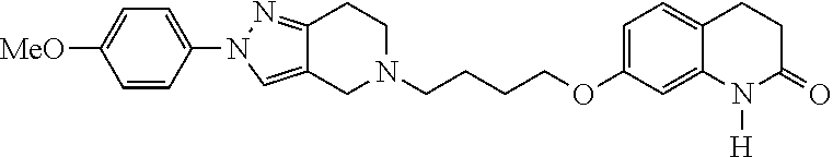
C1N(CCCCOC2=CC=C3C(=C2)N([H])C(=O)CC3)CCC2=NN(C3=CC=C([MeO])C=C3)C=C12
